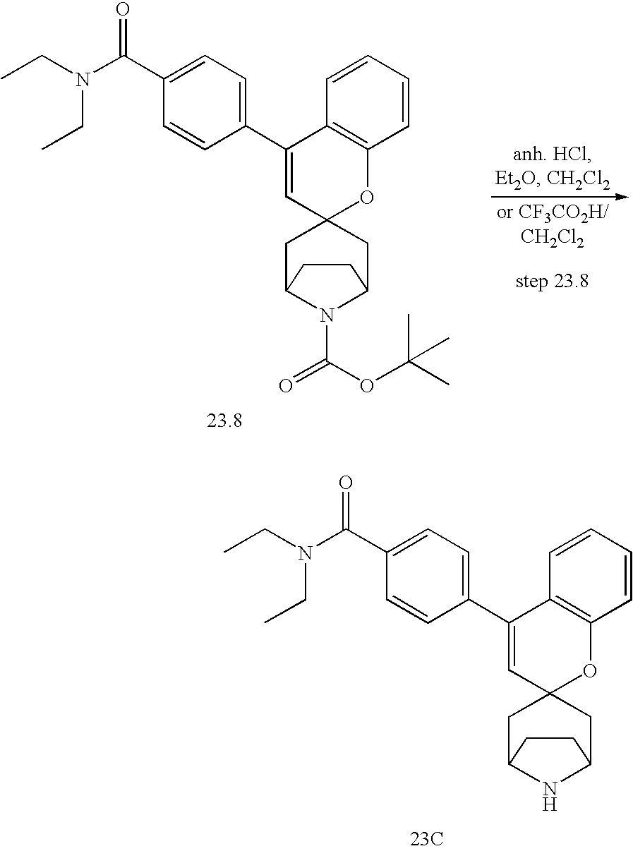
C1C2NC(CC13OC1=C(C(C4=CC=C(C(N(CC)CC)=O)C=C4)=C3)C=CC=C1)CC2.[23C].C1C2N(C(OC(C)(C)C)=O)C(CC13OC1=C(C(C4=CC=C(C(N(CC)CC)=O)C=C4)=C3)C=CC=C1)CC2
